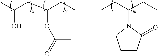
CC(CC(CC)OC(=O)C)O.CCC(CC)N1C(=O)CCC1
